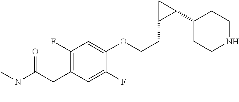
C1(F)=C(CC(N(C)C)=O)C=C(F)C(OCCC2C(C3CCNCC3)C2)=C1
